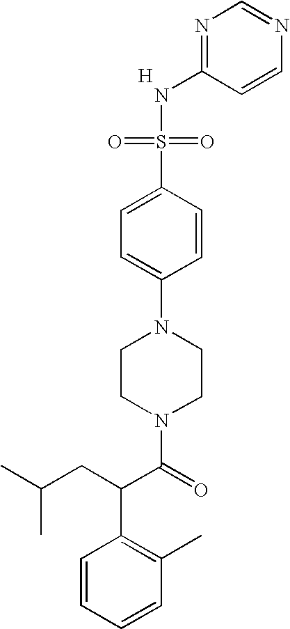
[H].C1=CN=CN=C1NS(=O)(=O)C1=CC=C(N2CCN(C(C(CC(C)C)C3=C(C)C=CC=C3)=O)CC2)C=C1
